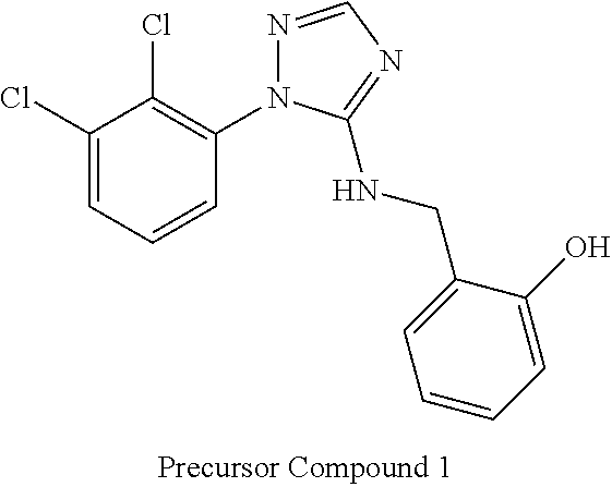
C1(Cl)=CC=CC(N2N=CN=C2NCC2=CC=CC=C2O)=C1Cl
